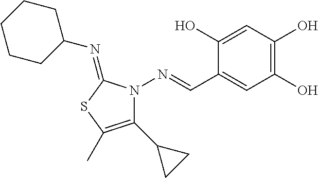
C1CCC(N=C2SC(C)=C(C3CC3)N2N=CC2=CC(O)=C(O)C=C2O)CC1
